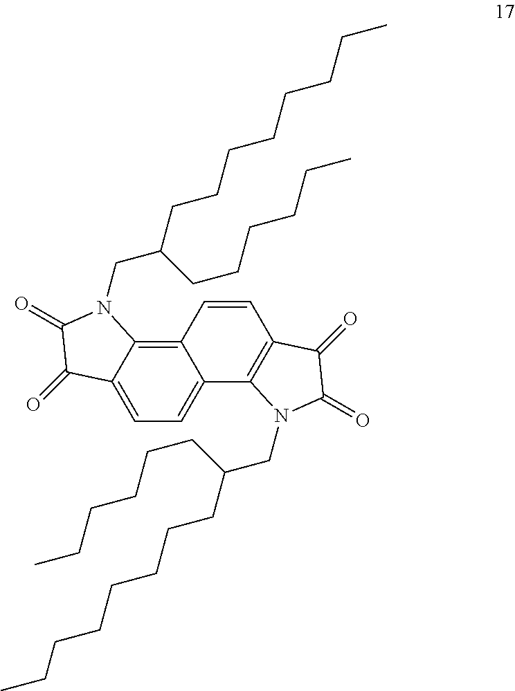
C12=C3C(=CC=C1C1=C(C=C2)C(=O)C(=O)N1CC(CCCCCCCC)CCCCCC)C(=O)C(=O)N3CC(CCCCCCCC)CCCCCC
